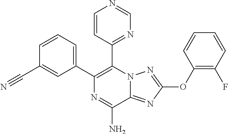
C1=CC=C(C2=C(C3=NC=NC=C3)N3C(=NC(OC4=C(F)C=CC=C4)=N3)C(N)=N2)C=C1C#N
